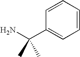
C1=CC=CC=C1C(N)(C)C
